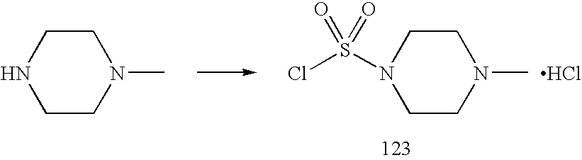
C1CNCCN1C.C1CN(S(Cl)(=O)=O)CCN1C.Cl
